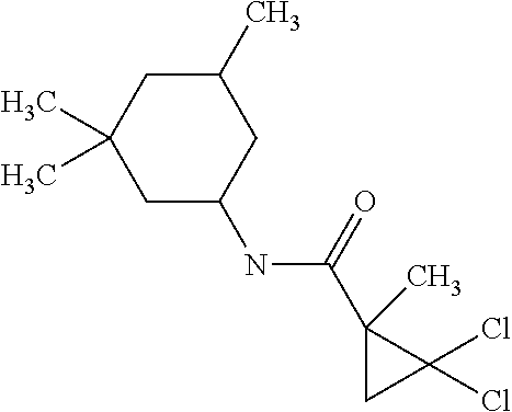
C1C(NC(=O)C2(C)CC2(Cl)Cl)CC(C)CC1(C)C
